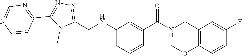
N1=C(CNC2=CC=CC(C(=O)NCC3=C(OC)C=CC(F)=C3)=C2)N(C)C(C2=NC=NC=C2)=N1
